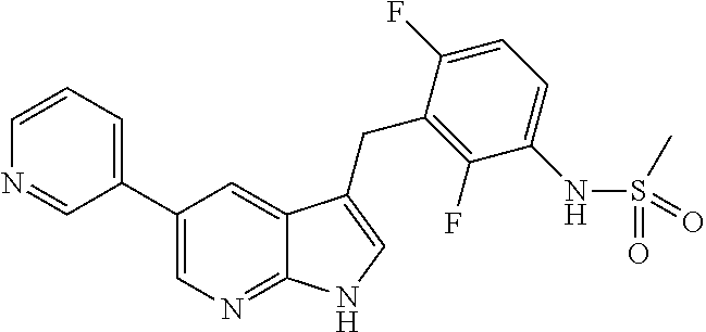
C1(C2=CC=CN=C2)=CN=C2C(=C1)C(CC1=C(F)C(NS(C)(=O)=O)=CC=C1F)=CN2
